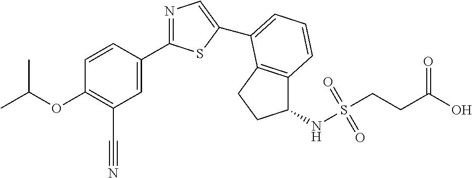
C1=CC(C2=NC=C(C3=CC=CC4=C3CCC4NS(CCC(O)=O)(=O)=O)S2)=CC(C#N)=C1OC(C)C
